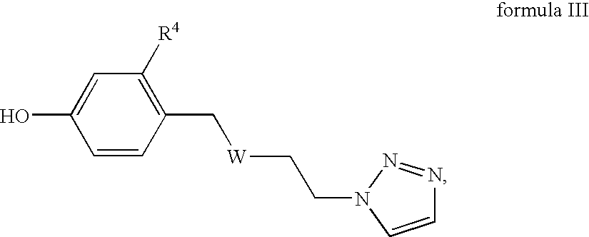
C1=CC(C[W]CCN2C=CN=N2)=C([R4])C=C1O
